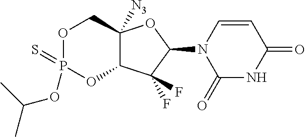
N1(C2OC3([N3])C(C2(F)F)OP(=S)(OC(C)C)OC3)C(=O)NC(=O)C=C1
